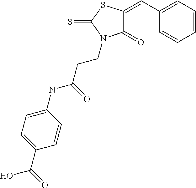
C1(=O)C(=CC2=CC=CC=C2)SC(=S)N1CCC(NC1=CC=C(C(=O)O)C=C1)=O
